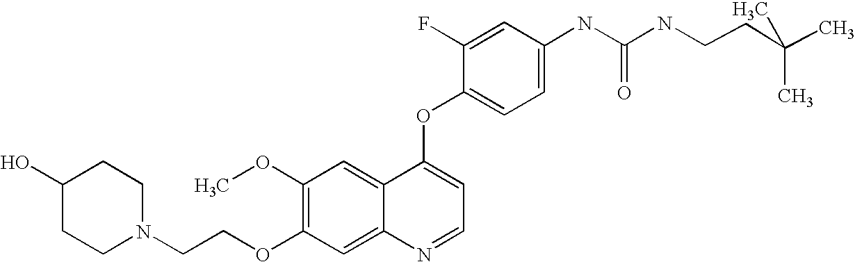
C1=C(F)C(OC2=CC=NC3=CC(OCCN4CCC(O)CC4)=C(OC)C=C23)=CC=C1NC(=O)NCCC(C)(C)C
